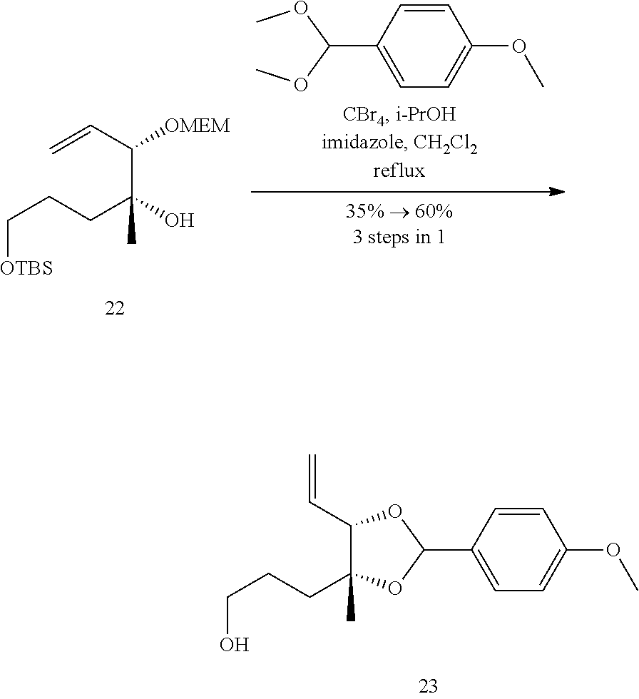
C([OTBS])CCC(O)(C([OMEM])C=C)C.C1(C(OC)OC)=CC=C(OC)C=C1.C1(C2OC(C=C)C(C)(CCCO)O2)=CC=C(OC)C=C1
